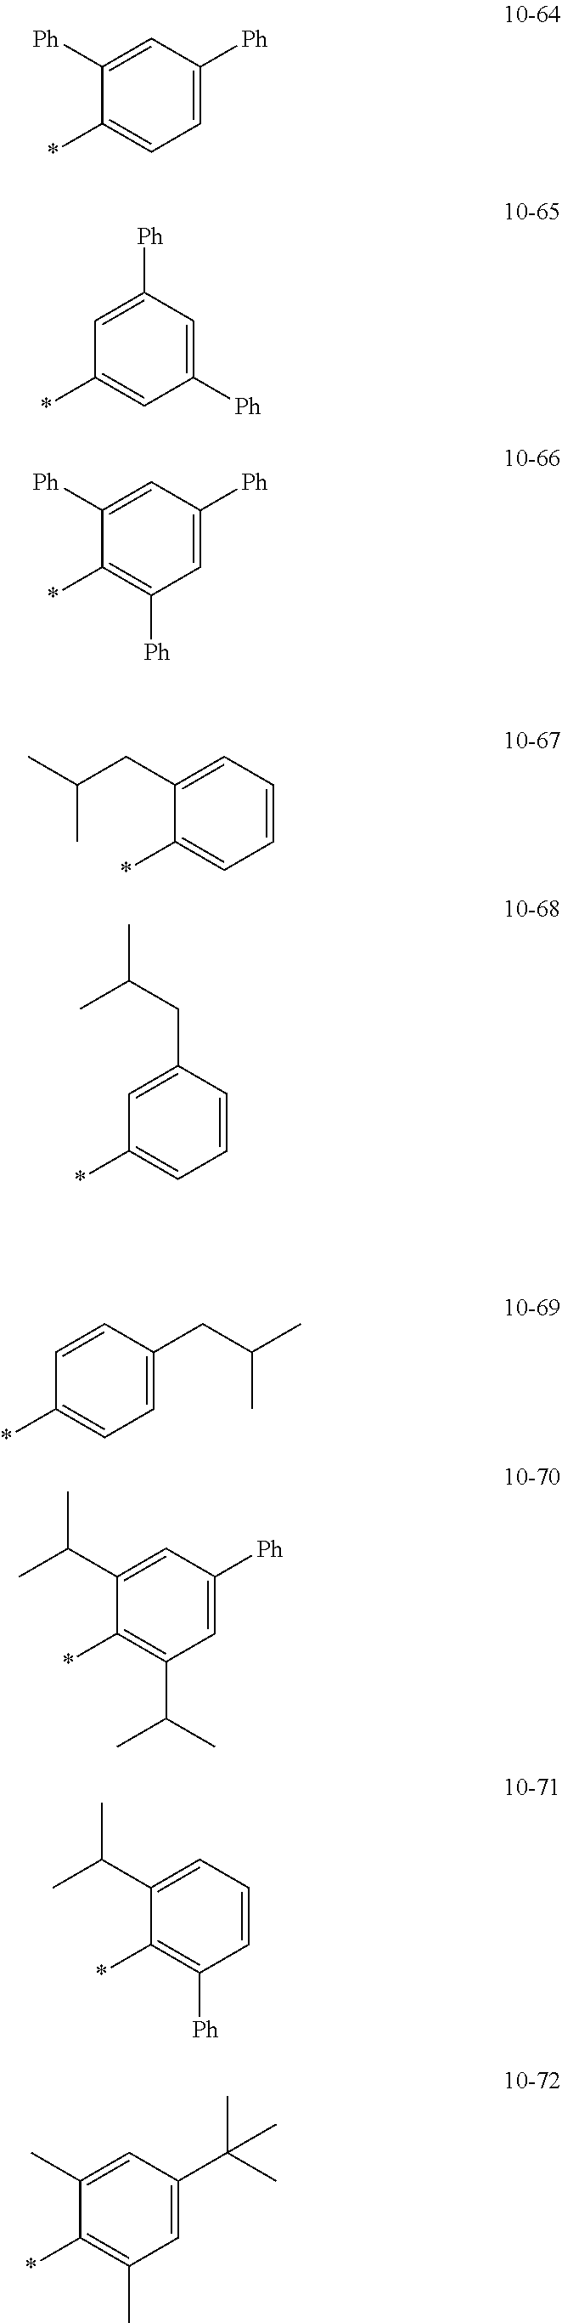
C1([Ph])=CC([Ph])=CC=C1*.C1=C([Ph])C=C([Ph])C=C1*.C1([Ph])=CC([Ph])=CC([Ph])=C1*.C1(CC(C)C)=CC=CC=C1*.C1=C(CC(C)C)C=CC=C1*.C1=CC(CC(C)C)=CC=C1*.C1(C(C)C)=CC([Ph])=CC(C(C)C)=C1*.C1(C(C)C)=CC=CC([Ph])=C1*.C1(C)=CC(C(C)(C)C)=CC(C)=C1*
